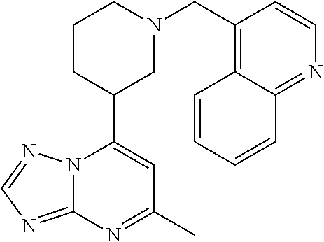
N12C(=NC=N1)N=C(C)C=C2C1CN(CC2=C3C(=NC=C2)C=CC=C3)CCC1
